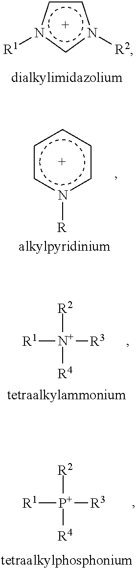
c1cn([R1])cn1[R2].c1cn([R])ccc1.[R1][N+]([R2])([R3])[R4].[R1][P+]([R2])([R3])[R4]
